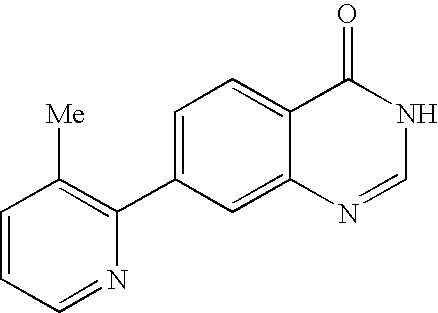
C1=CC=NC(C2=CC=C3C(=C2)N=CNC3=O)=C1[Me]
